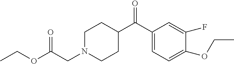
C1N(CC(OCC)=O)CCC(C(C2=CC=C(OCC)C(F)=C2)=O)C1
